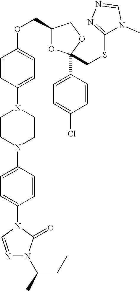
C1=CC(N2CCN(C3=CC=C(N4C(=O)N(C(CC)C)N=C4)C=C3)CC2)=CC=C1OCC1OC(C2=CC=C(Cl)C=C2)(CSC2=NN=CN2C)OC1
